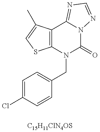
C12=C(C(C)=CS1)C1=NC=NN1C(=O)N2CC1=CC=C(Cl)C=C1.[C15H11ClN4OS]
